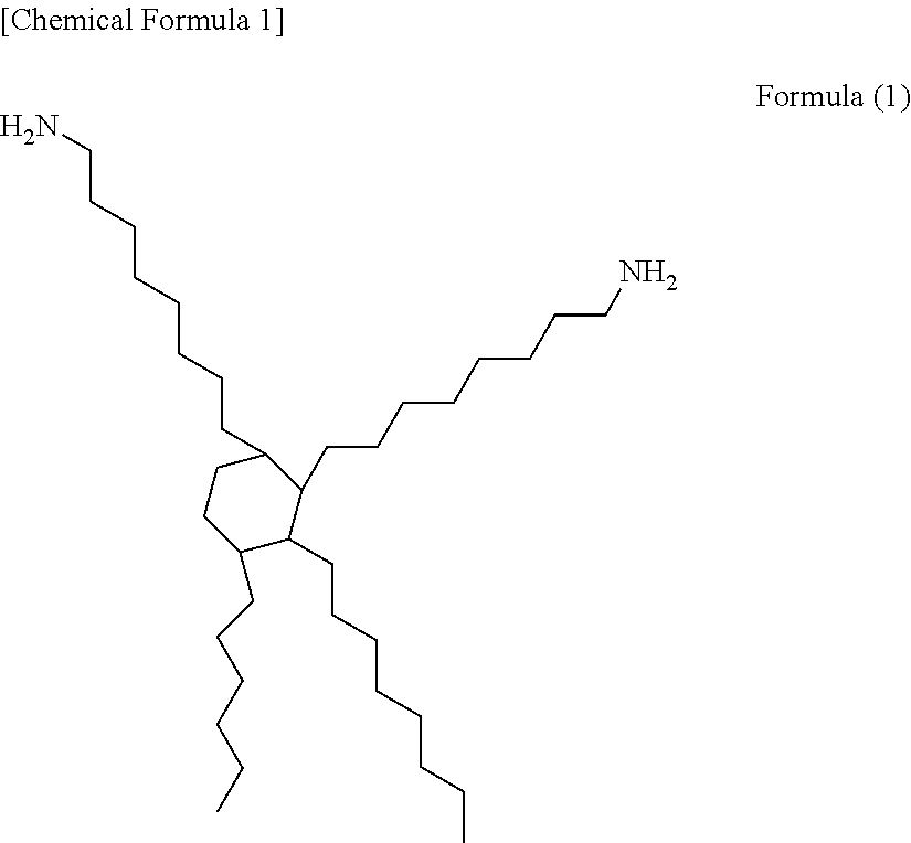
C1(CCCCCCCCN)CCC(CCCCCC)C(CCCCCCCC)C1CCCCCCCCN
